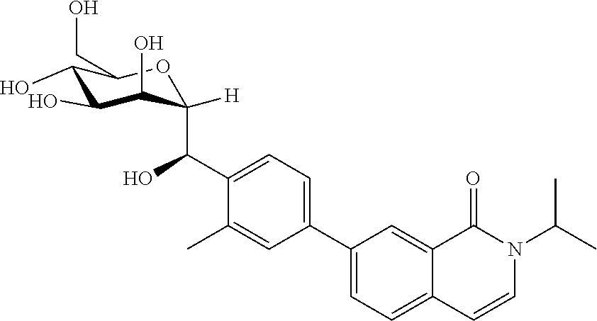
C1=C(C2=CC=C(C(O)C3([H])C(O)C(O)C(O)C(CO)O3)C(C)=C2)C=C2C(=C1)C=CN(C(C)C)C2=O
